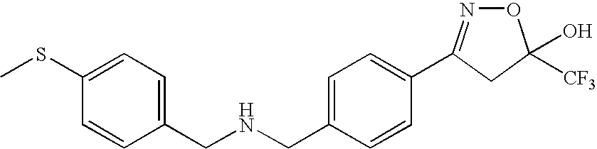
C1(CNCC2=CC=C(SC)C=C2)=CC=C(C2=NOC(O)([CF3])C2)C=C1
